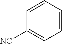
C1=CC=CC([NC])=C1
